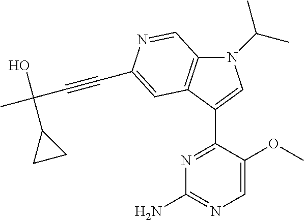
N1(C(C)C)C2=C(C(C3=NC(N)=NC=C3OC)=C1)C=C(C#CC(C)(O)C1CC1)N=C2
